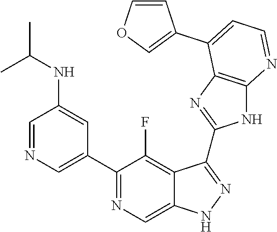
C1=NC=C(C2=NC=C3C(=C2F)C(C2=NC4=C(N2)N=CC=C4C2=COC=C2)=NN3)C=C1NC(C)C
